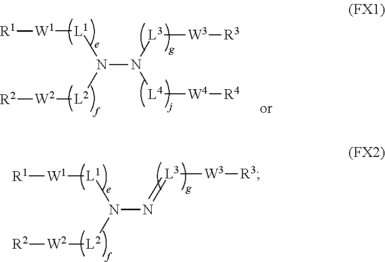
N(N=[L3][W3][R3])([L2][W2][R2])[L1][W1][R1].N(N([L3][W3][R3])[L4][W4][R4])([L2][W2][R2])[L1][W1][R1]
